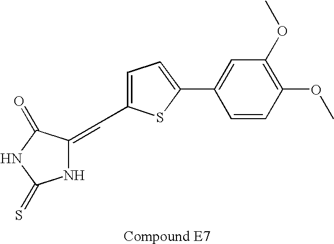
C(C1=CC=C(C2=CC(OC)=C(OC)C=C2)S1)=C1NC(=S)NC1=O
